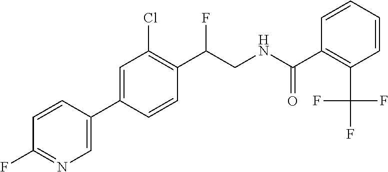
C(C1=C(Cl)C=C(C2=CN=C(F)C=C2)C=C1)(F)CNC(C1=C(C(F)(F)F)C=CC=C1)=O
